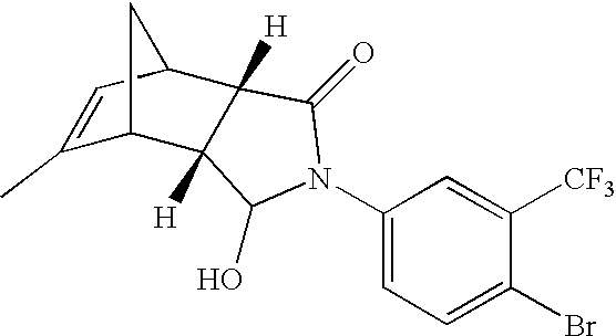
C1(C)=CC2C3([H])C([H])(C1C2)C(O)N(C1=CC=C(Br)C([CF3])=C1)C3=O
